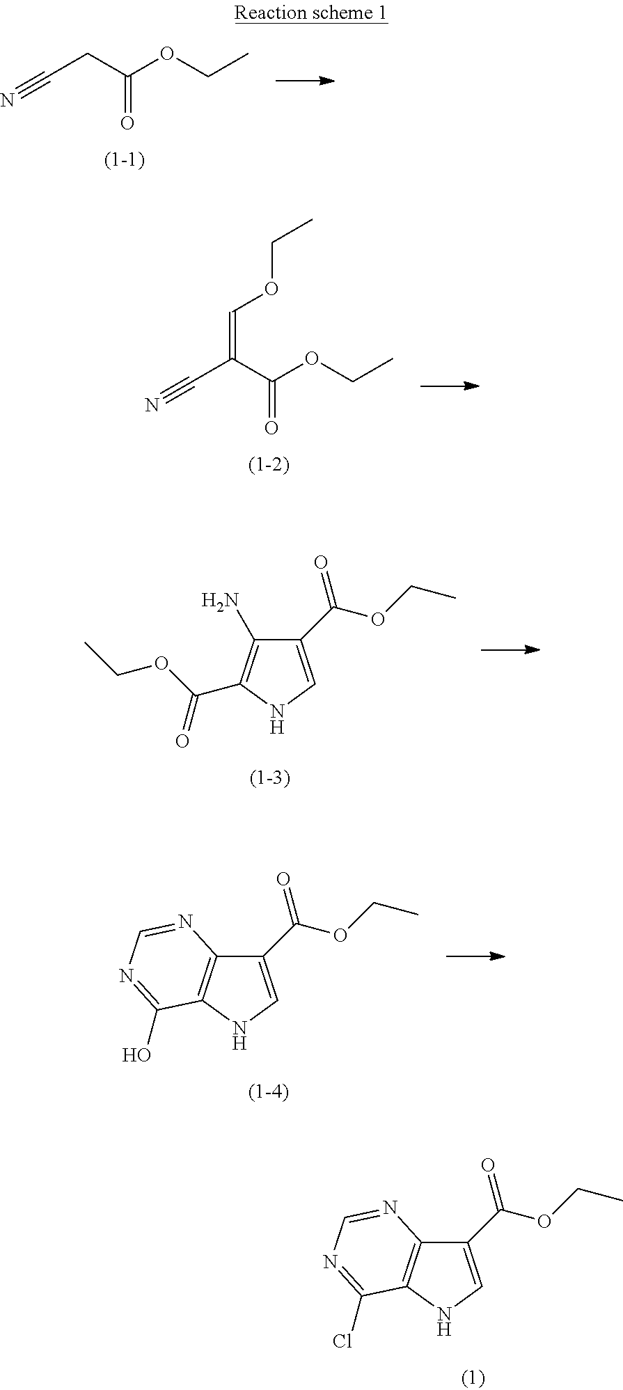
N#CCC(OCC)=O.N#CC(C(OCC)=O)=COCC.C1(C(OCC)=O)=CNC(C(OCC)=O)=C1N.C1(C(OCC)=O)=CNC2=C1N=CN=C2O.C1(C(OCC)=O)=CNC2=C1N=CN=C2Cl
